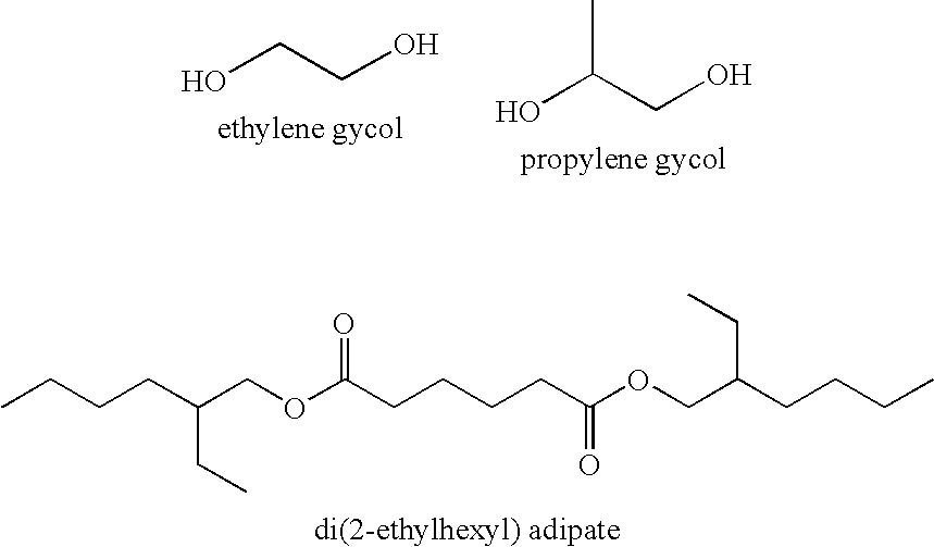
CCCCC(COC(CCCCC(OCC(CCCC)CC)=O)=O)CC.OCCO.OC(CO)C
